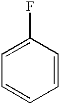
C1=CC(F)=CC=C1
